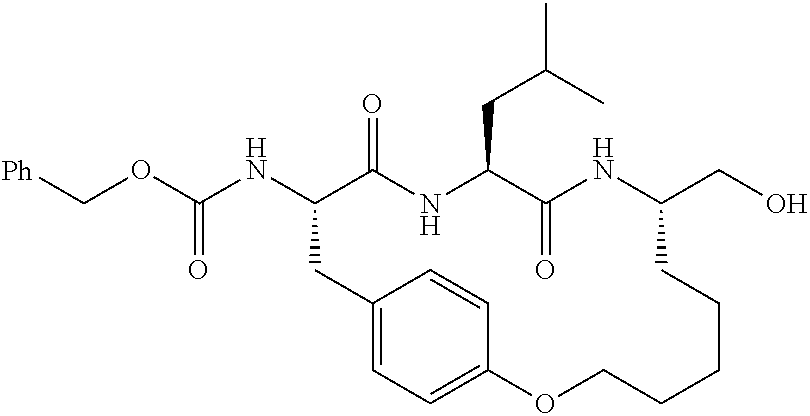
[Ph]COC(NC1C(=O)NC(CC(C)C)C(=O)NC(CO)CCCCCOC2=CC=C(C1)C=C2)=O
